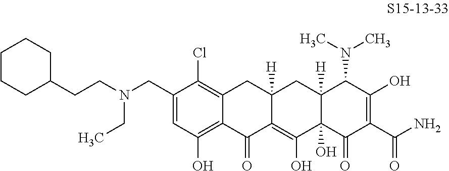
C12=C(Cl)C(CN(CCC3CCCCC3)CC)=CC(O)=C1C(=O)C1=C(O)C3(O)C([H])(CC1([H])C2)C(N(C)C)C(O)=C(C(N)=O)C3=O
